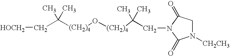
C([(CH2)4]O[(CH2)4]C(C)(C)CN1C(=O)CN([CH2CH3])C1=O)(C)(C)C[HOCH2]
